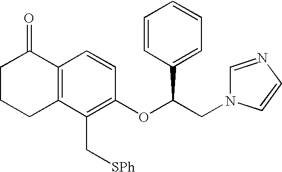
C1CCC2=C(C1=O)C=CC(OC(CN1C=NC=C1)C1=CC=CC=C1)=C2C[SPh]
